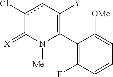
C1(C2=C([Y])cc(Cl)C(=[X])N2[Me])=C(F)C=CC=C1[OMe]
